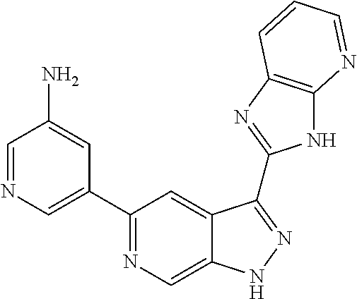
C1=NC=C(C2=NC=C3C(=C2)C(C2=NC4=C(N2)N=CC=C4)=NN3)C=C1N
